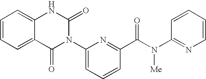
C12=CC=CC=C1NC(=O)N(C1=CC=CC(C(N(C3=NC=CC=C3)[Me])=O)=N1)C2=O
